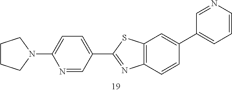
C1CCN(C2=CC=C(C3=NC4=C(C=C(C5=CC=CN=C5)C=C4)S3)C=N2)C1
